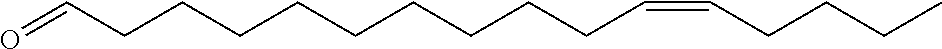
C(CCC=CCCCC)CCCCCCC=O
